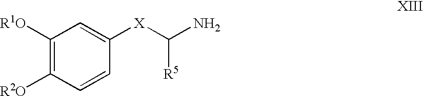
C1([R1O])=C([R2O])C=CC([X]C(N)[R5])=C1
